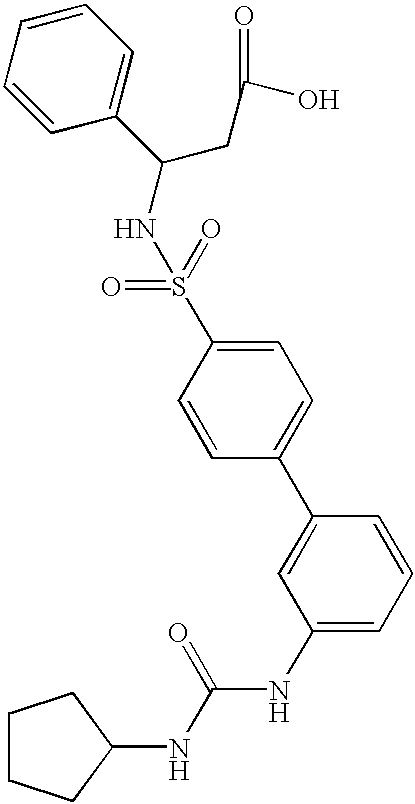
N(C(NC1=CC=CC(C2=CC=C(S(=O)(=O)NC(CC(O)=O)C3=CC=CC=C3)C=C2)=C1)=O)C1CCCC1
